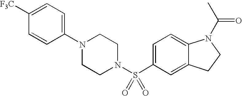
C1(N2CCN(S(C3=CC=C4C(=C3)CCN4C(=O)C)(=O)=O)CC2)=CC=C([F3C])C=C1
